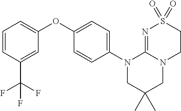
C1=CC(C(F)(F)F)=CC(OC2=CC=C(N3CC(C)(C)CN4C3=NS(=O)(=O)CC4)C=C2)=C1
